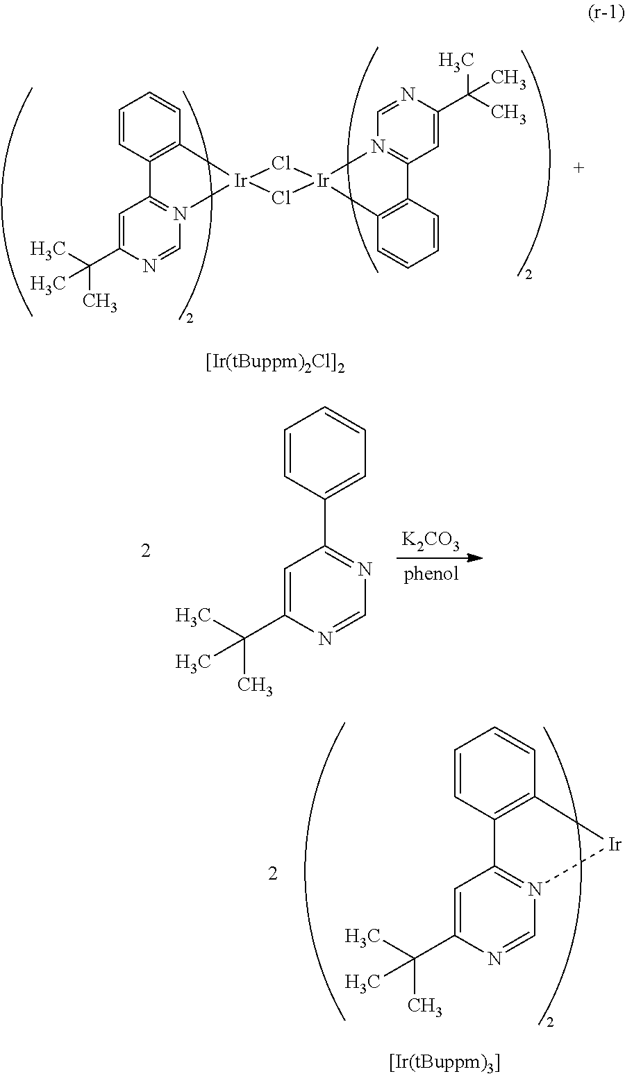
C1=CC2=C(C=C1)[Ir]1(N3=C2C=C(C(C)(C)C)N=C3)Cl[Ir]2(Cl1)C1=C(C=CC=C1)C1=N2C=NC(C(C)(C)C)=C1.C1=CC(C2=NC=NC(C(C)(C)C)=C2)=CC=C1.[K2CO3].C1=CC2=C(C=C1)[Ir]N1=C2C=C(C(C)(C)C)N=C1
